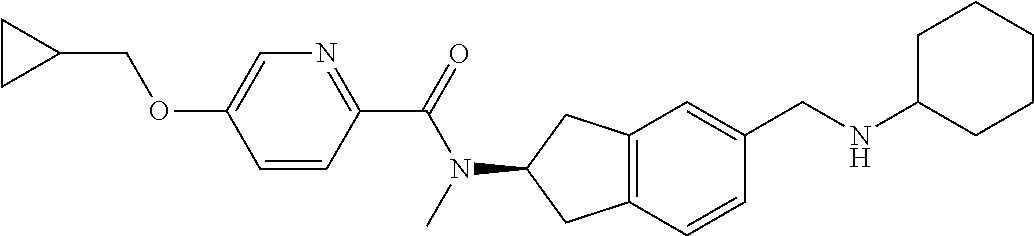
C1=CC(C(=O)N(C2CC3=C(C2)C=C(CNC2CCCCC2)C=C3)C)=NC=C1OCC1CC1
